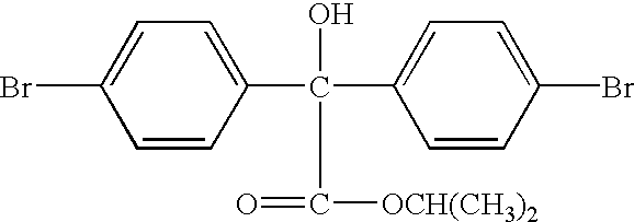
C1=CC(C(O)(C2=CC=C(Br)C=C2)C(=O)[OCH(CH3)2])=CC=C1Br
